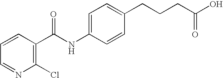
C1=NC(Cl)=C(C(NC2=CC=C(CCCC(O)=O)C=C2)=O)C=C1
